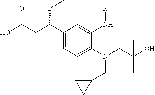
C1(C(CC(O)=O)CC)=CC=C(N(CC(O)(C)C)CC2CC2)C(N[R])=C1
